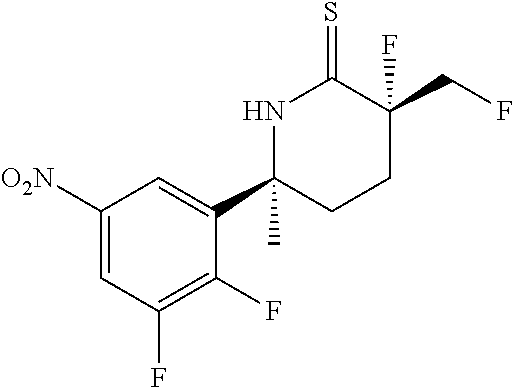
C1([O2N])=CC(F)=C(F)C(C2(C)CCC(CF)(F)C(=S)N2)=C1
